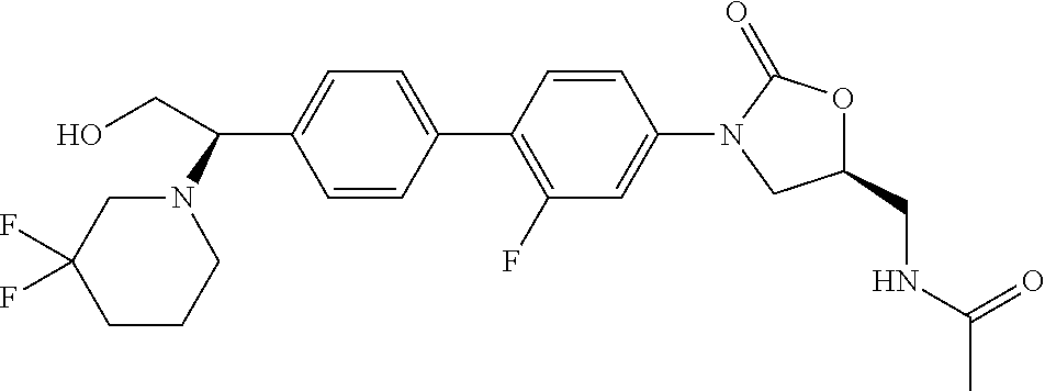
C1=CC(C2=C(F)C=C(N3CC(CNC(C)=O)OC3=O)C=C2)=CC=C1C(N1CC(F)(F)CCC1)CO
